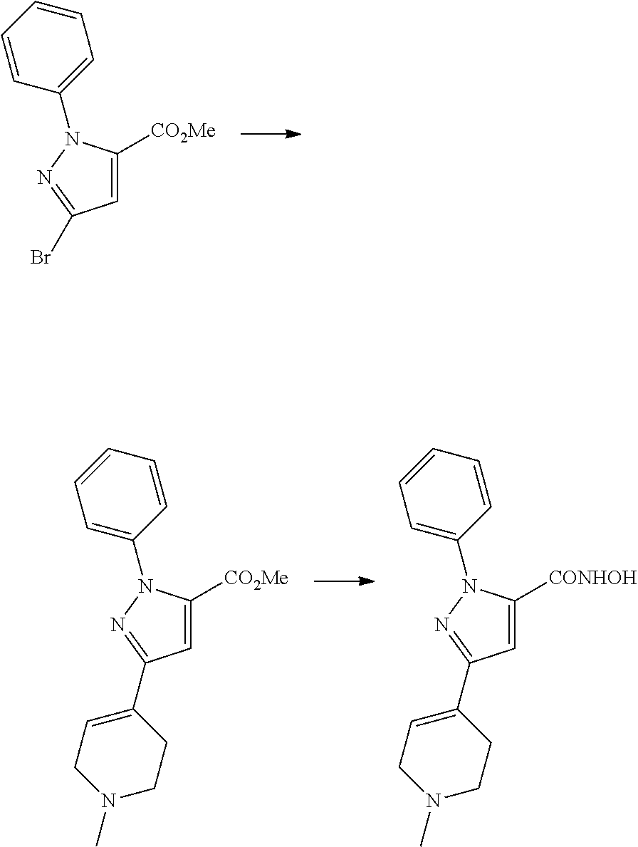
C1=C([CO2Me])N(C2=CC=CC=C2)N=C1C1=CCN(C)CC1.C1=C([CONHOH])N(C2=CC=CC=C2)N=C1C1=CCN(C)CC1.C1=C([CO2Me])N(C2=CC=CC=C2)N=C1Br
